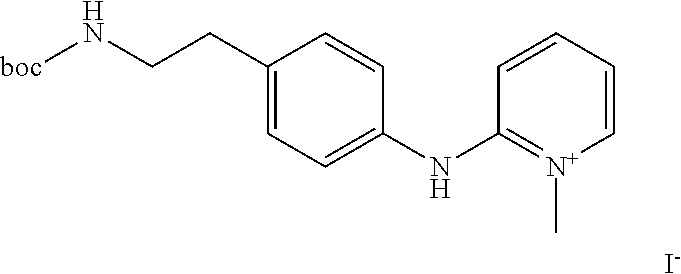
C1(CCN[boc])=CC=C(NC2=[N+](C)C=CC=C2)C=C1.[I-]
